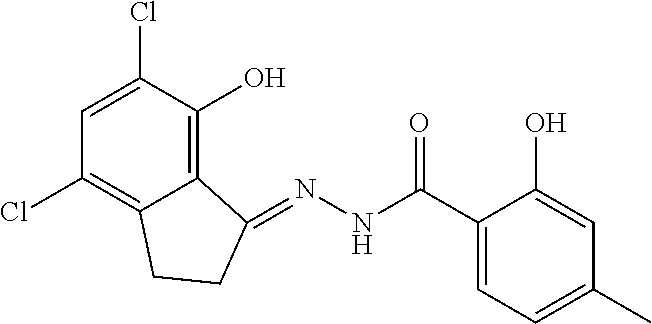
C12=C(O)C(Cl)=CC(Cl)=C1CCC2=NNC(C1=CC=C(C)C=C1O)=O
